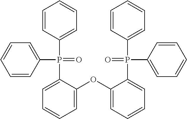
C1=CC(P(=O)(C2=CC=CC=C2)C2=CC=CC=C2OC2=CC=CC=C2P(=O)(C2=CC=CC=C2)C2=CC=CC=C2)=CC=C1
